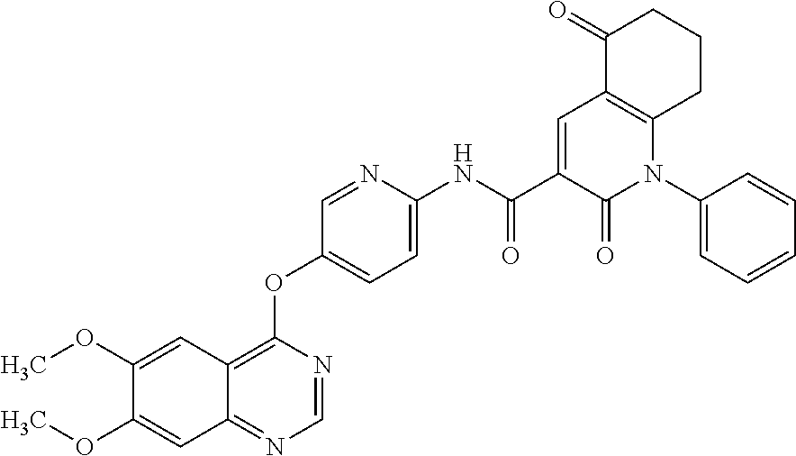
C1(OC)=CC2=NC=NC(OC3=CC=C(NC(C4=CC5=C(N(C6=CC=CC=C6)C4=O)CCCC5=O)=O)N=C3)=C2C=C1OC
